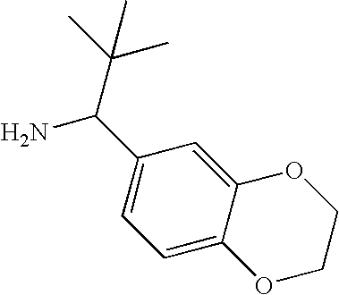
C1=C(C(N)C(C)(C)C)C=C2C(=C1)OCCO2
